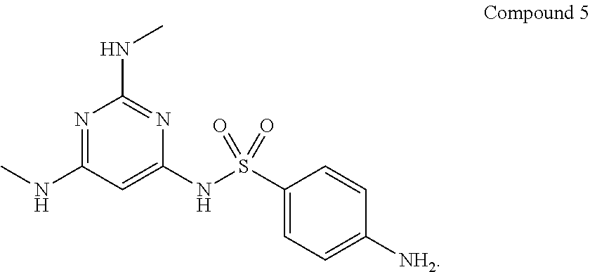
N1=C(NC)C=C(NS(C2=CC=C([NH2])C=C2)(=O)=O)N=C1NC
